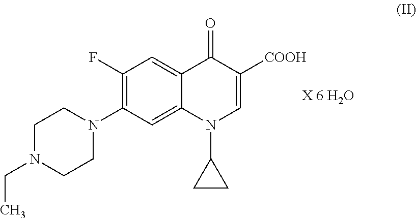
C1(F)=C(N2CCN(CC)CC2)C=C2C(=C1)C(=O)C([COOH])=CN2C1CC1
